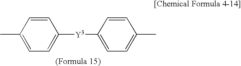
C1=C(C)C=CC([Y3]C2=CC=C(C)C=C2)=C1
